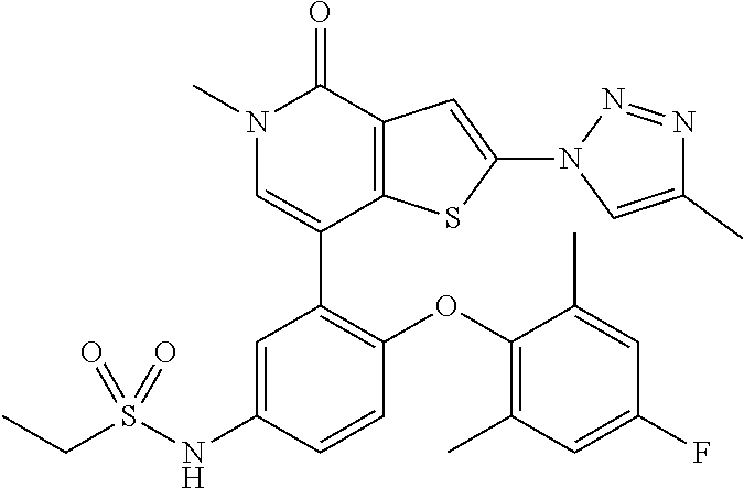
N1(C)C=C(C2=C(OC3=C(C)C=C(F)C=C3C)C=CC(NS(CC)(=O)=O)=C2)C2=C(C1=O)C=C(N1C=C(C)N=N1)S2
